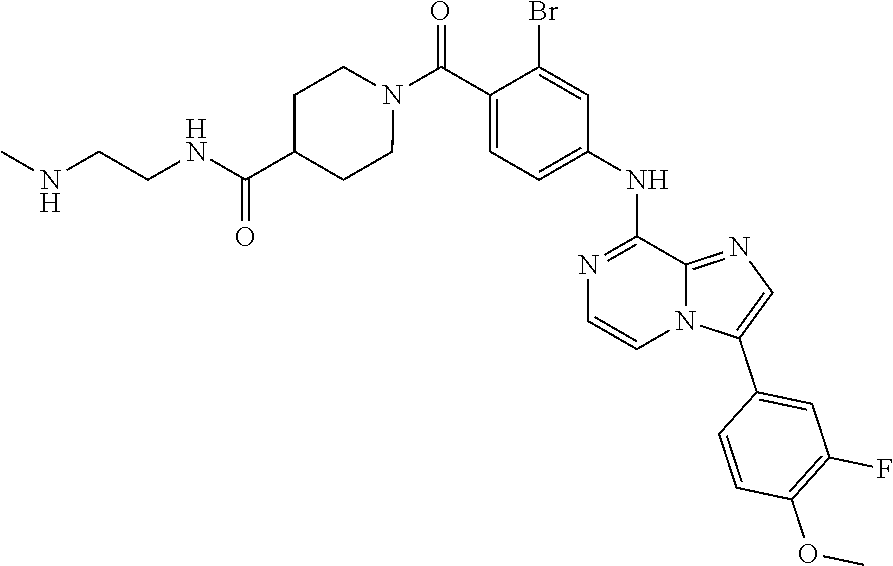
C1(C(=O)N2CCC(C(NCCNC)=O)CC2)=CC=C(NC2=NC=CN3C2=NC=C3C2=CC(F)=C(OC)C=C2)C=C1Br
